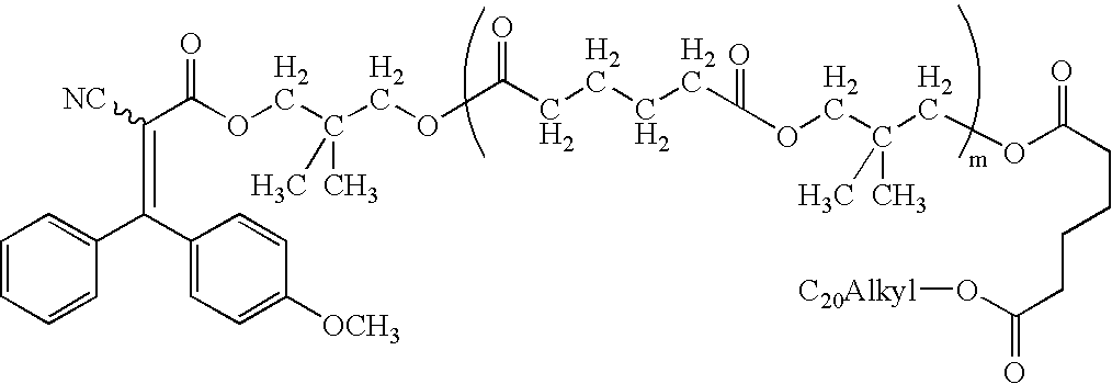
C1=CC=CC(C(C2=CC=C([OCH3])C=C2)=C(C(OCC(COC(CCCCC(=O)OCC(COC(CCCCC(=O)O[C20Alkyl])=O)(C)C)=O)(C)C)=O)[NC])=C1
